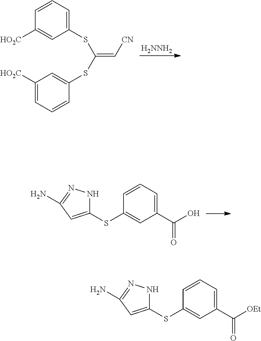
[H2NNH2].C1=CC=C(SC(SC2=CC([HO2C])=CC=C2)=C[CN])C=C1[HO2C].C1=CC=C(C(O)=O)C=C1SC1=CC(N)=NN1.C1=CC=C(C([OEt])=O)C=C1SC1=CC(N)=NN1
